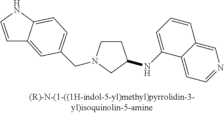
C1CN(CC2=CC=C3C(=C2)C=CN3)CC1NC1=CC=CC2=CN=CC=C12
